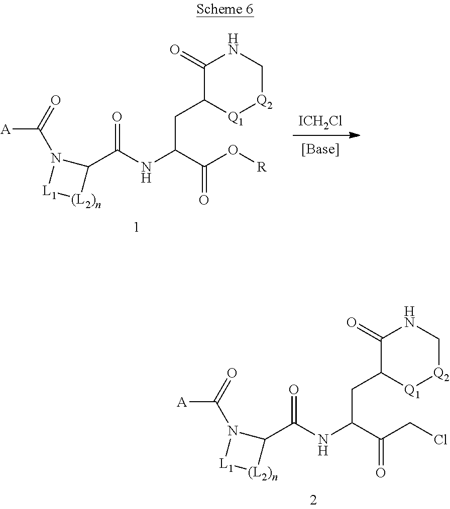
[ICH2Cl].C1(=O)C(CC(NC(C2N(C(=O)[A])[L1][(L2)n]2)=O)C(O[R])=O)[Q1][Q2]CN1.C1(=O)C(CC(NC(C2N(C(=O)[A])[L1][(L2)n]2)=O)C(CCl)=O)[Q1][Q2]CN1
